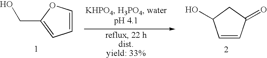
C1=COC(CO)=C1.C1=CC(=O)CC1O
